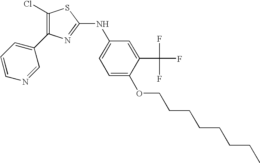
C1(NC2=NC(C3=CC=CN=C3)=C(Cl)S2)=CC=C(OCCCCCCCC)C(C(F)(F)F)=C1
